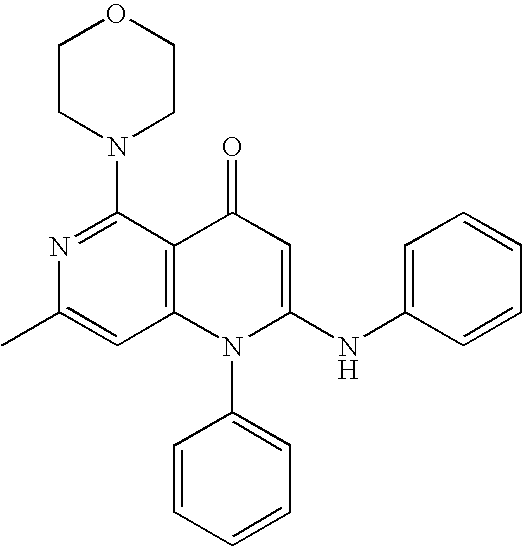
C1=C(C)N=C(N2CCOCC2)C2=C1N(C1=CC=CC=C1)C(NC1=CC=CC=C1)=CC2=O
